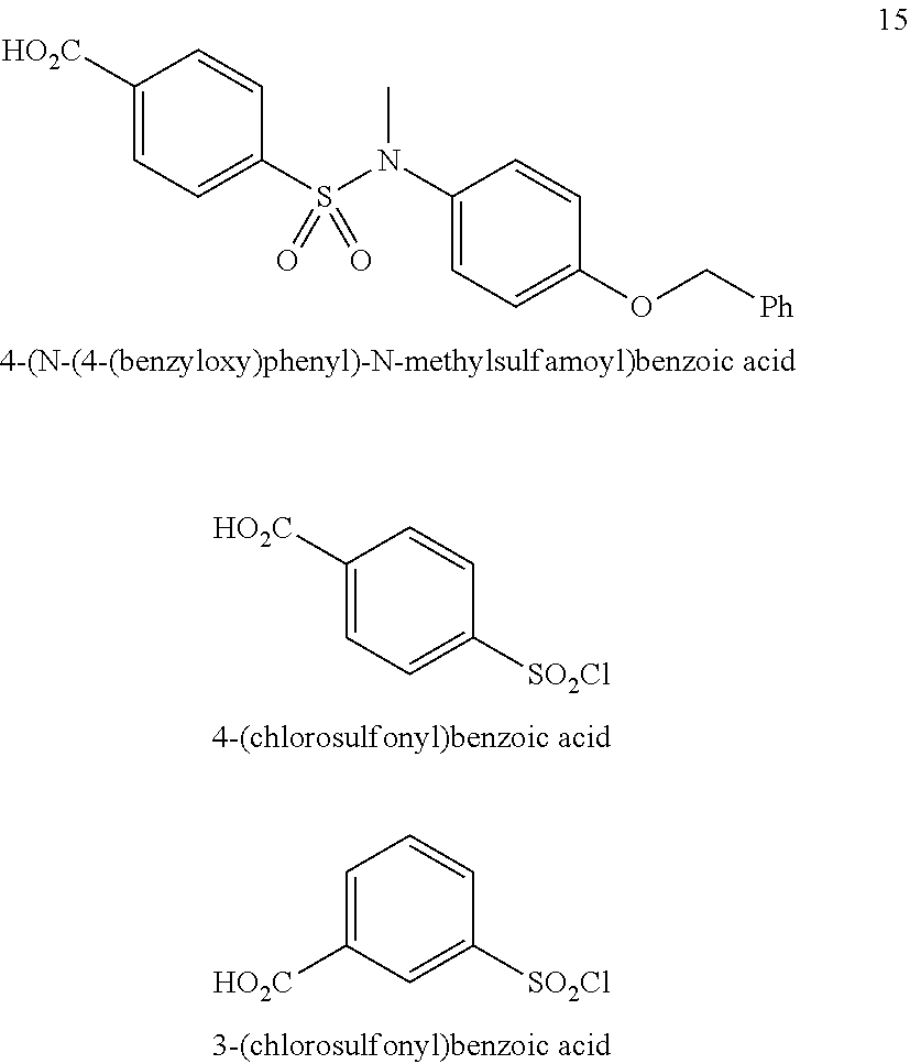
C1([HO2C])=CC=C(S(N(C2=CC=C(OC[Ph])C=C2)C)(=O)=O)C=C1.C1([HO2C])=CC=C([SO2Cl])C=C1.C1=C([HO2C])C=C([SO2Cl])C=C1
